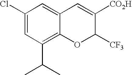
C1(Cl)=CC(C(C)C)=C2C(=C1)C=C([CO2H])C([CF3])O2
